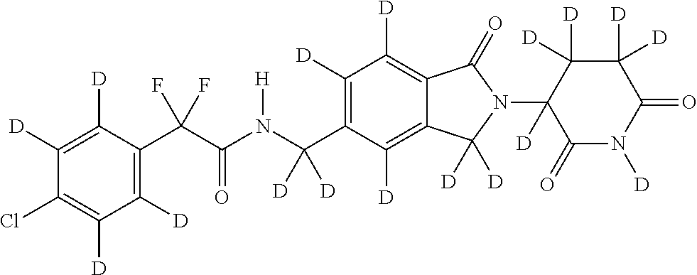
C1([D])=C([D])C(C(C(N(C(C2=C([D])C([D])=C3C(=C2[D])C([D])([D])N(C2([D])C(=O)N([D])C(=O)C([D])([D])C2([D])[D])C3=O)([D])[D])[H])=O)(F)F)=C([D])C([D])=C1Cl
